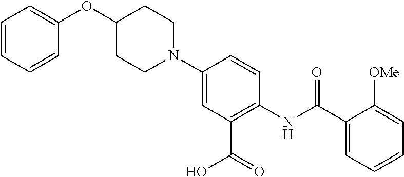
N1(C2=CC(C(=O)O)=C(NC(C3=CC=CC=C3[OMe])=O)C=C2)CCC(OC2=CC=CC=C2)CC1
